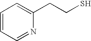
C1=CC=C(CCS)N=C1
